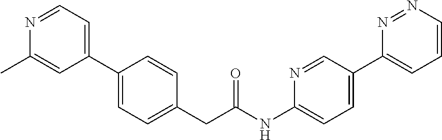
C1(C2=CC=C(CC(NC3=CC=C(C4=CC=CN=N4)C=N3)=O)C=C2)=CC=NC(C)=C1
